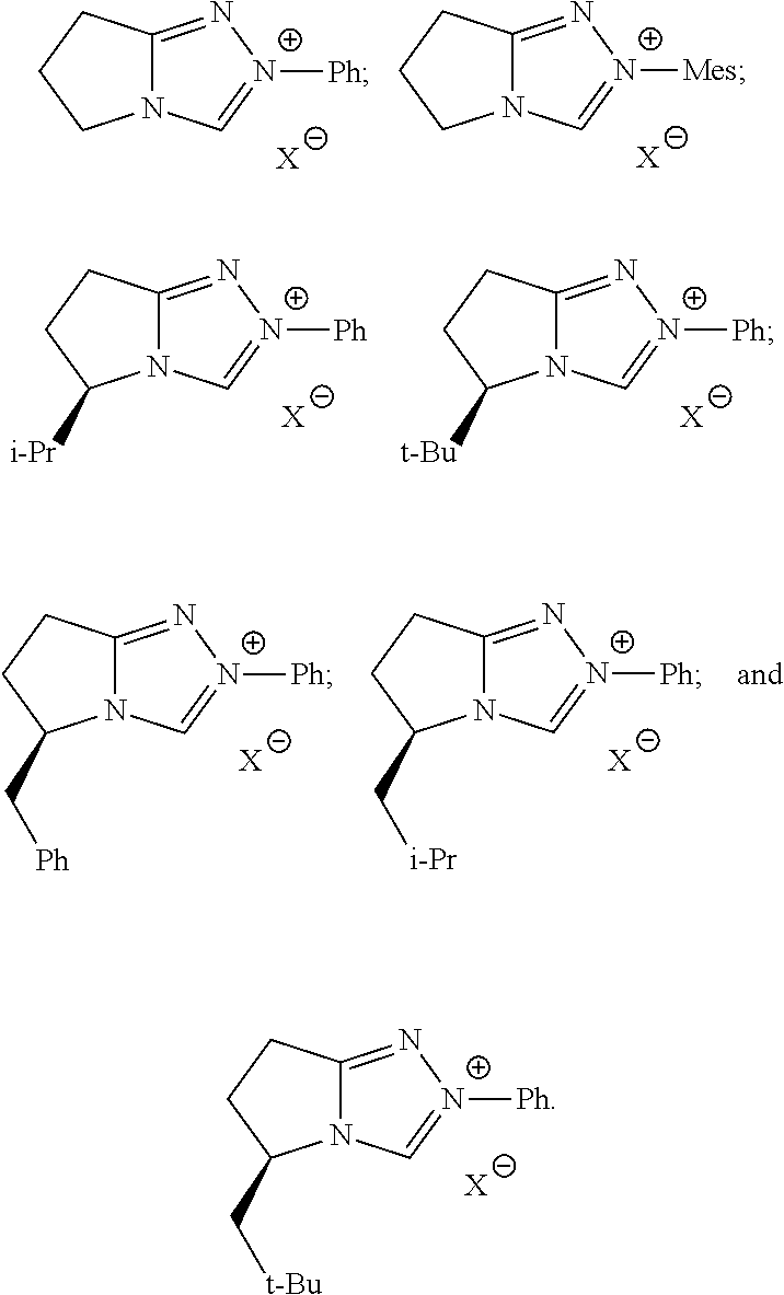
C12=N[N+]([Ph])=CN1CCC2.[X].C12=N[N+]([Mes])=CN1CCC2.[X].C12=N[N+]([Ph])=CN1C([i-Pr])CC2.[X].C12=N[N+]([Ph])=CN1C([t-Bu])CC2.[X].C12=N[N+]([Ph])=CN1C(C[Ph])CC2.[X].C12=N[N+]([Ph])=CN1C(C[i-Pr])CC2.[X].C12=N[N+]([Ph])=CN1C(C[t-Bu])CC2.[X]
